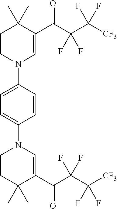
C1(C(C(C([CF3])(F)F)(F)F)=O)=CN(C2=CC=C(N3C=C(C(C(C([CF3])(F)F)(F)F)=O)C(C)(C)CC3)C=C2)CCC1(C)C
